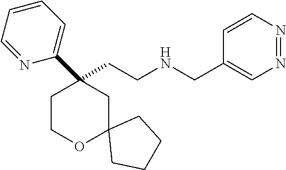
C(CNCC1=CN=NC=C1)C1(C2=CC=CC=N2)CCOC2(C1)CCCC2
